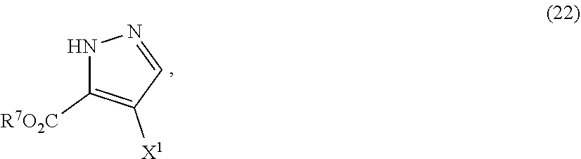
N1C([R7O2C])=C([X1])C=N1
